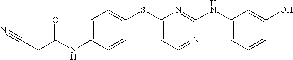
C1=C(NC(CC#N)=O)C=CC(SC2=CC=NC(NC3=CC=CC(O)=C3)=N2)=C1
